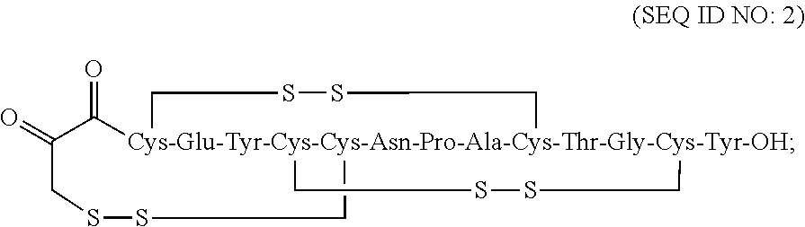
O=C1[Cys-Glu-Tyr-Cys-Cys-Asn-Pro-Ala-Cys-Thr-Gly-Cys-Tyr-OH]23(CSSC2)(CSSCC1=O)CSSC3
